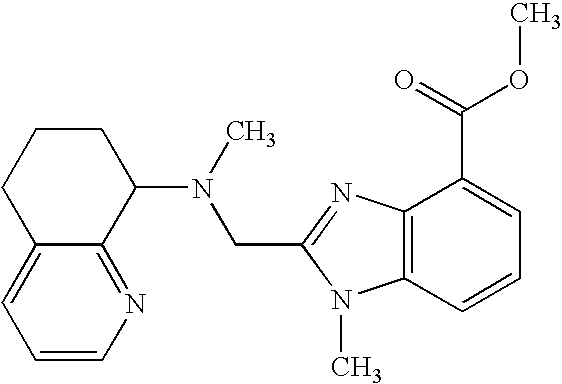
C1=CN=C2C(=C1)CCCC2N(C)CC1=NC2=C(N1C)C=CC=C2C(=O)OC
